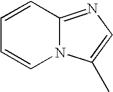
C1=CC2=NC=C(C)N2C=C1
